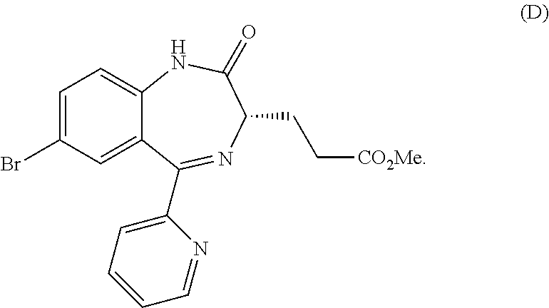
C1=C(Br)C=C2C(=C1)NC(=O)C(CC[CO2Me])N=C2C1=CC=CC=N1
